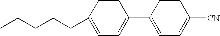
CCCCCC1=CC=C(C2=CC=C([CN])C=C2)C=C1
